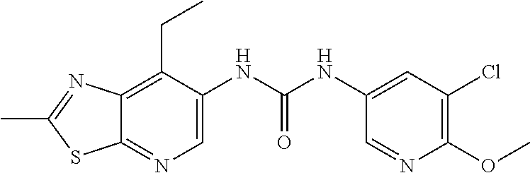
C12=C(CC)C(NC(NC3=CC(Cl)=C(OC)N=C3)=O)=CN=C1SC(C)=N2
